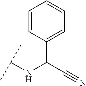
C1(C(C#N)NC(C)C)=CC=CC=C1
